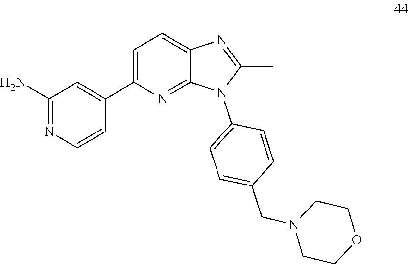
C1(C)=NC2=CC=C(C3=CC(N)=NC=C3)N=C2N1C1=CC=C(CN2CCOCC2)C=C1
